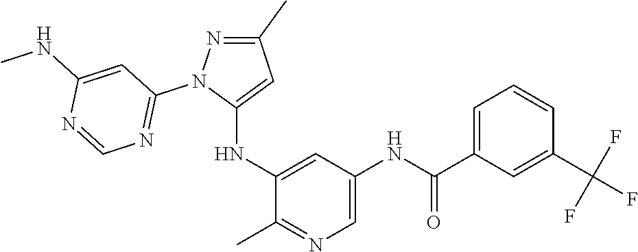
C1(C)=NN(C2=NC=NC(NC)=C2)C(NC2=CC(NC(C3=CC=CC(C(F)(F)F)=C3)=O)=CN=C2C)=C1
